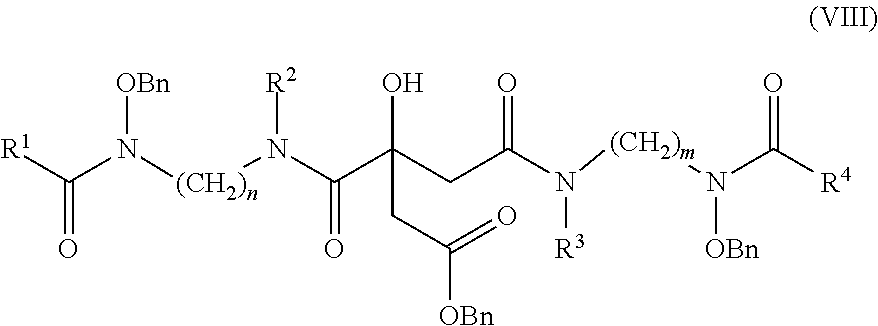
[R1]C(N([(CH2)n]N(C(C(CC(N([(CH2)m]N(C([R4])=O)[OBn])[R3])=O)(O)CC([OBn])=O)=O)[R2])[OBn])=O
